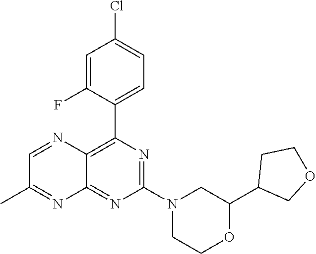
C12=C(C3=CC=C(Cl)C=C3F)N=C(N3CCOC(C4COCC4)C3)N=C1N=C(C)C=N2
